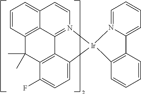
C1=CC2=C3C(=C1)C=CN1=C3C3=C(C(F)=CC=C3[Ir]13C1=C(C=CC=C1)C1=CC=CC=N31)C2(C)C
